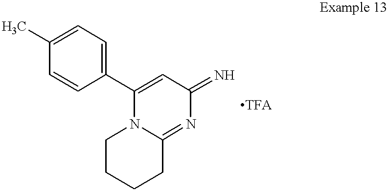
C1(C)=CC=C(C2=CC(=N)N=C3N2CCCC3)C=C1
